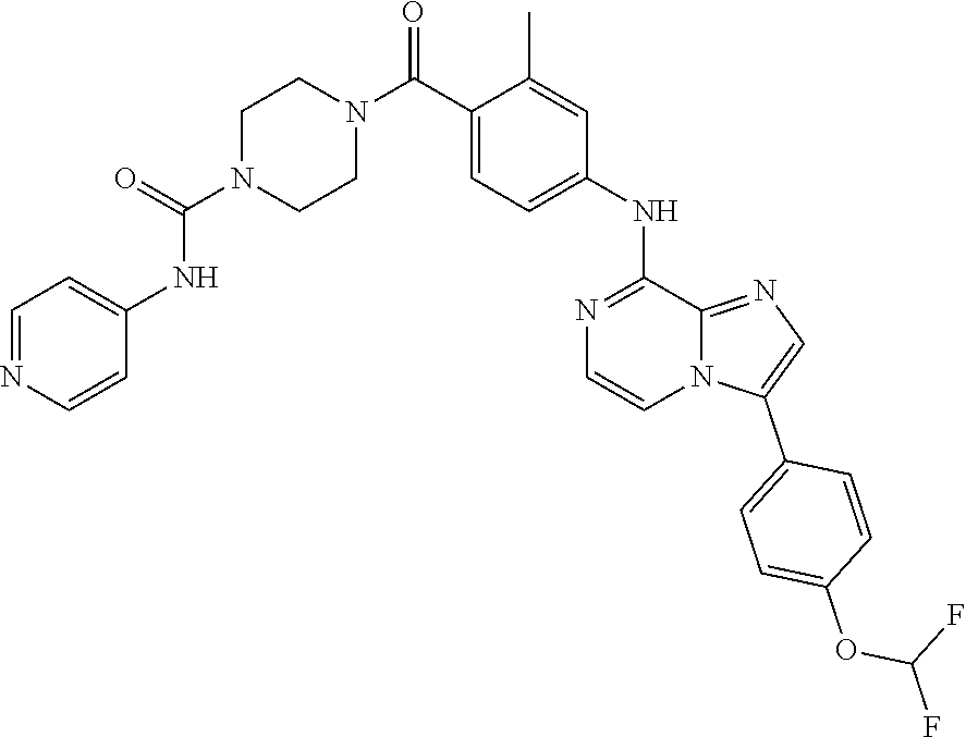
C1N(C(NC2=CC=NC=C2)=O)CCN(C(C2=CC=C(NC3=NC=CN4C3=NC=C4C3=CC=C(OC(F)F)C=C3)C=C2C)=O)C1
